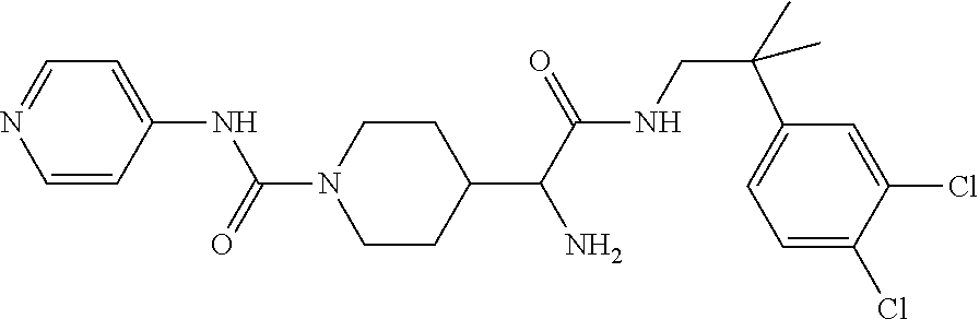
C1=CC(NC(N2CCC(C(C(NCC(C3=CC=C(Cl)C(Cl)=C3)(C)C)=O)N)CC2)=O)=CC=N1
